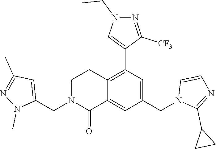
C1(CN2C(=O)C3=CC(CN4C(C5CC5)=NC=C4)=CC(C4=CN(CC)N=C4[CF3])=C3CC2)=CC(C)=NN1C
